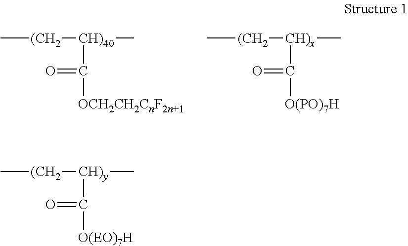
C[(CH2][CH)40](C)C(=O)[OCH2CH2CnF2n+1].C[(CH2][CH)x](C)C(=O)[O(PO)7H].C[(CH2][CH)y](C)C(=O)[O(EO)7H]
